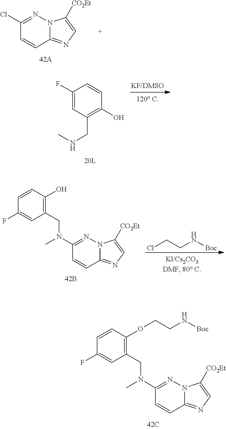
N12C(=NC=C1[CO2Et])C=CC(N(C)CC1=C(OCCN[Boc])C=CC(F)=C1)=N2.N12C(=NC=C1[CO2Et])C=CC(Cl)=N2.C1(F)=CC(CNC)=C(O)C=C1.N12C(=NC=C1[CO2Et])C=CC(N(C)CC1=C(O)C=CC(F)=C1)=N2.ClCCN[Boc]
